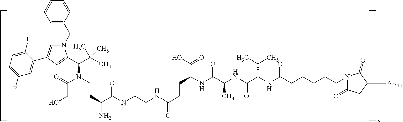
N1(CC2=CC=CC=C2)C=C(C2=CC(F)=CC=C2F)C=C1C(C(C)(C)C)N(C(CO)=O)CCC(C(=O)NCCNC(=O)CCC(C(O)=O)NC(C(NC(C(NC(CCCCCN1C(=O)CC([AK1A])C1=O)=O)C(C)C)=O)C)=O)N
